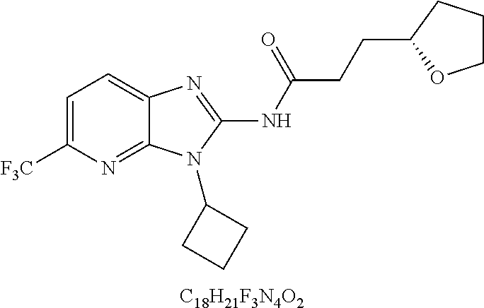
C1=C([F3C])N=C2C(=C1)N=C(NC(CCC1OCCC1)=O)N2C1CCC1.[C18H21F3N4O2]
